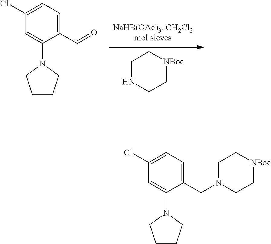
C1NCC[NBoc]C1.C1=C(N2CCCC2)C(C=O)=CC=C1Cl.C1=C(N2CCCC2)C(CN2CC[NBoc]CC2)=CC=C1Cl
